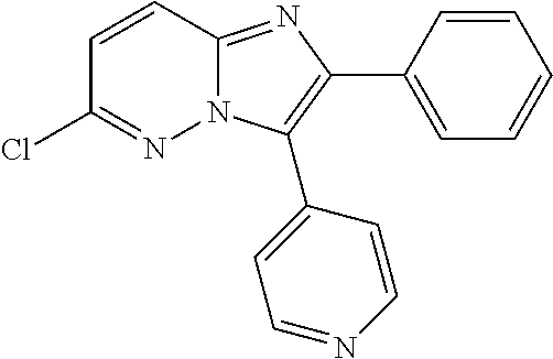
ClC1=NN2C(=NC(C3=CC=CC=C3)=C2C2=CC=NC=C2)C=C1
